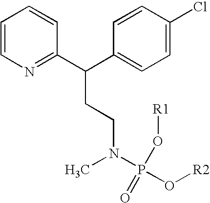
C1=CN=C(C(C2=CC=C(Cl)C=C2)CCN(P(O[R2])(=O)O[R1])C)C=C1
